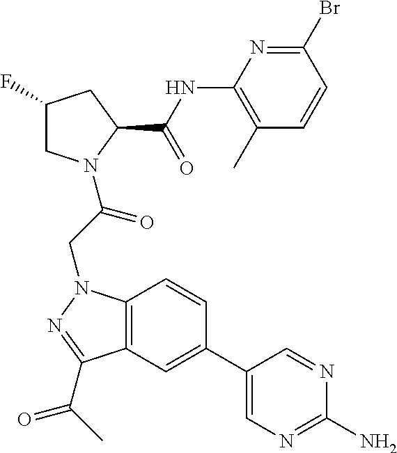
BrC1=NC(NC(C2CC(F)CN2C(CN2C3=C(C(C(C)=O)=N2)C=C(C2=CN=C(N)N=C2)C=C3)=O)=O)=C(C)C=C1
